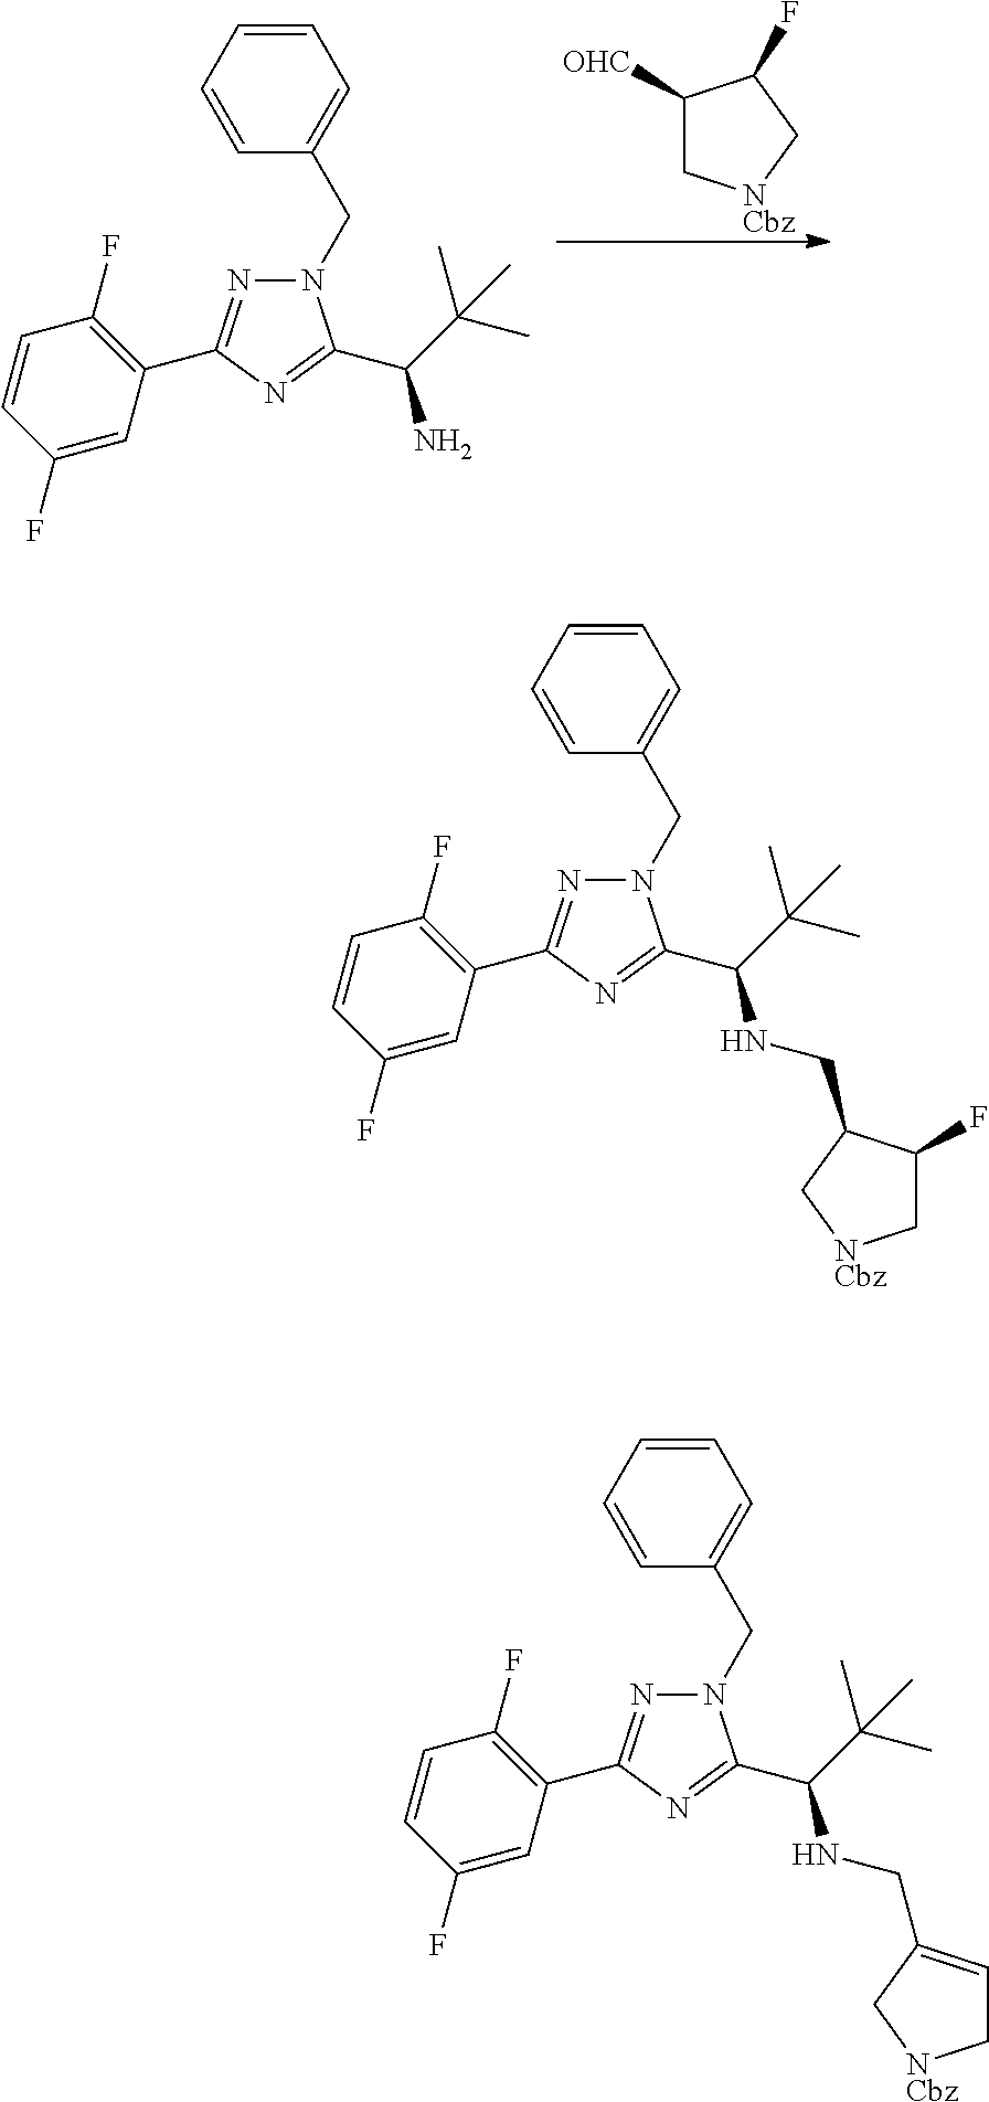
N1(CC2=CC=CC=C2)N=C(C2=C(F)C=CC(F)=C2)N=C1C(C(C)(C)C)N.C1([OHC])C[NCbz]CC1F.N1(CC2=CC=CC=C2)N=C(C2=C(F)C=CC(F)=C2)N=C1C(C(C)(C)C)NCC1C(F)C[NCbz]C1.N1(CC2=CC=CC=C2)N=C(C2=C(F)C=CC(F)=C2)N=C1C(C(C)(C)C)NCC1=CC[NCbz]C1
